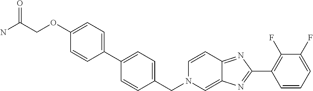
C1(OCC(N)=O)=CC=C(C2=CC=C(CN3C=C4C(=NC(C5=C(F)C(F)=CC=C5)=N4)C=C3)C=C2)C=C1
